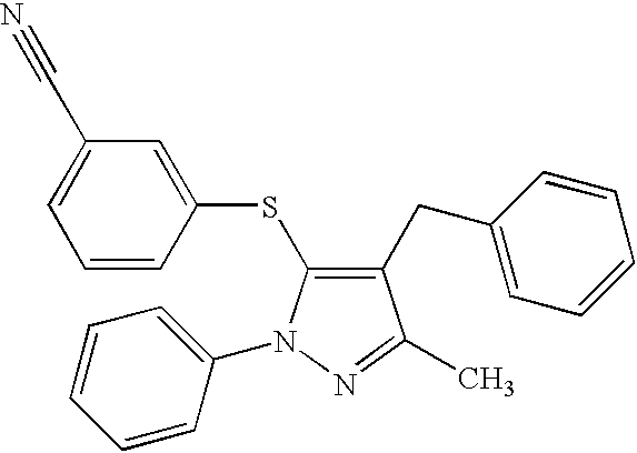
C1=CC(SC2=C(CC3=CC=CC=C3)C(C)=NN2C2=CC=CC=C2)=CC(C#N)=C1
